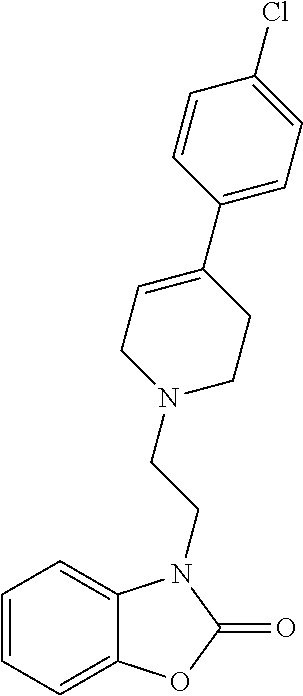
C1=CC=C2C(=C1)N(CCN1CCC(C3=CC=C(Cl)C=C3)=CC1)C(=O)O2
